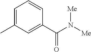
C1=C(C)C=C(C(N([Me])[Me])=O)C=C1
